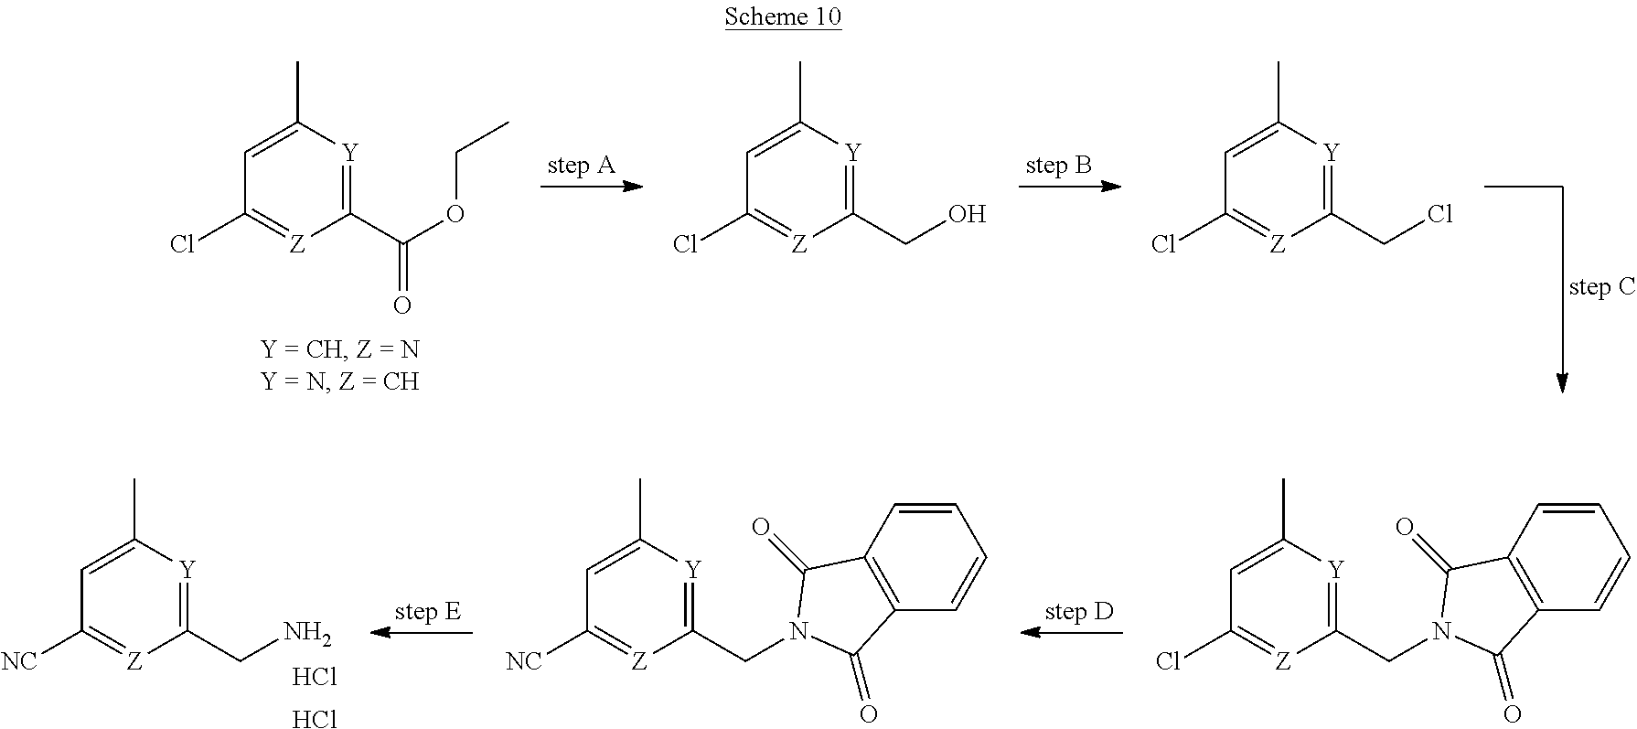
C1(C(OCC)=O)=[Y]C(C)=CC(Cl)=[Z]1.C1(CO)=[Y]C(C)=CC(Cl)=[Z]1.C1(CCl)=[Y]C(C)=CC(Cl)=[Z]1.C1(CN)=[Y]C(C)=CC([NC])=[Z]1.Cl.Cl.C1(CN2C(=O)C3=C(C=CC=C3)C2=O)=[Y]C(C)=CC(Cl)=[Z]1.C1(CN2C(=O)C3=C(C=CC=C3)C2=O)=[Y]C(C)=CC([NC])=[Z]1
